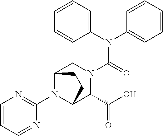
C1(N2C3C(C(O)=O)N(C(N(C4=CC=CC=C4)C4=CC=CC=C4)=O)CC2CC3)=NC=CC=N1
